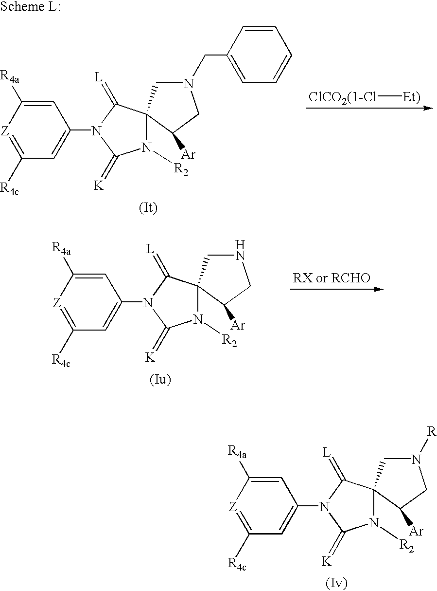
C1=C([R4a])[Z]=C([R4c])C=C1N1C(=[K])N([R2])C2(C1=[L])CNCC2[Ar].C1=C([R4a])[Z]=C([R4c])C=C1N1C(=[K])N([R2])C2(C1=[L])CN([R])CC2[Ar].C1=C([R4a])[Z]=C([R4c])C=C1N1C(=[K])N([R2])C2(C1=[L])CN(CC1=CC=CC=C1)CC2[Ar].[ClCO2(1-Cl][Et)]
